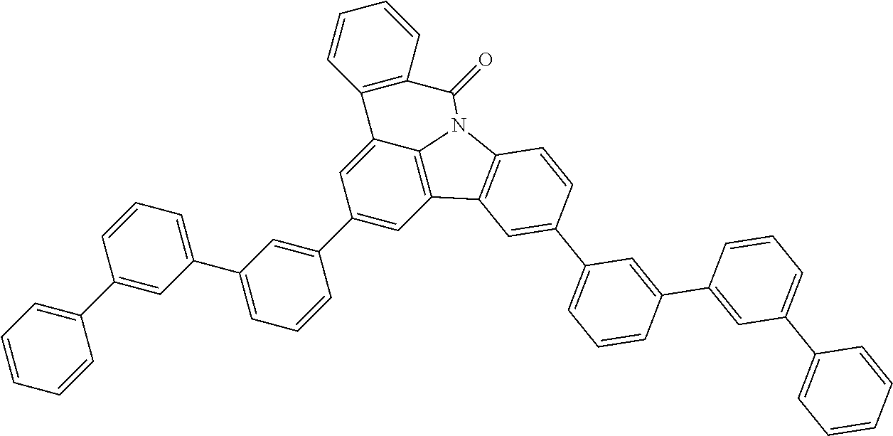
C1(C2=CC(C3=CC=CC(C4=CC=CC=C4)=C3)=CC=C2)=CC2=C3C(=C1)C1=C(C=CC=C1)C(=O)N3C1=C2C=C(C2=CC=CC(C3=CC(C4=CC=CC=C4)=CC=C3)=C2)C=C1
